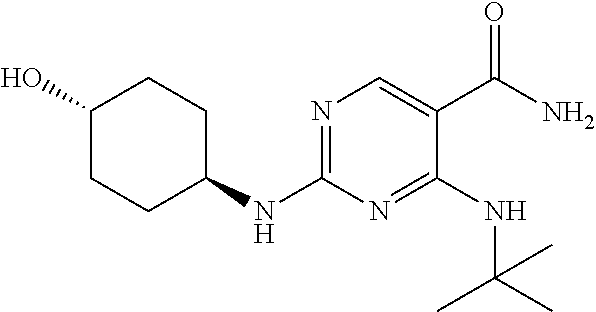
C1CC(NC2=NC=C(C(N)=O)C(NC(C)(C)C)=N2)CCC1O
